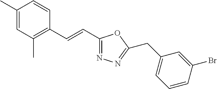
C1(C)=CC(C)=C(C=CC2=NN=C(CC3=CC=CC(Br)=C3)O2)C=C1
